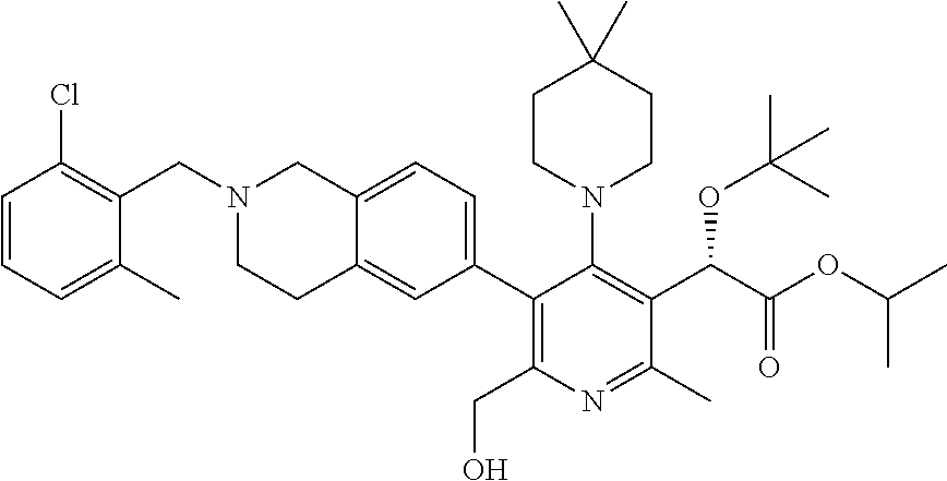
N1(CC2=C(Cl)C=CC=C2C)CCC2=CC(C3=C(CO)N=C(C)C(C(C(OC(C)C)=O)OC(C)(C)C)=C3N3CCC(C)(C)CC3)=CC=C2C1
